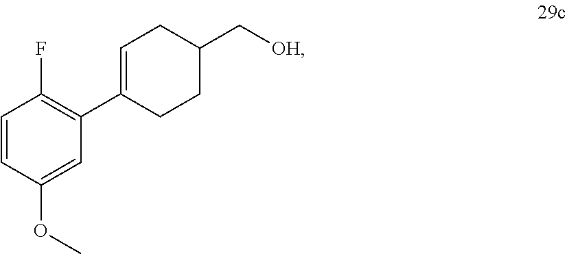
C1=CC(OC)=CC(C2=CCC(C[OH])CC2)=C1F
